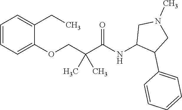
C1=C(CC)C(OCC(C(NC2C(C3=CC=CC=C3)CN(C)C2)=O)(C)C)=CC=C1
